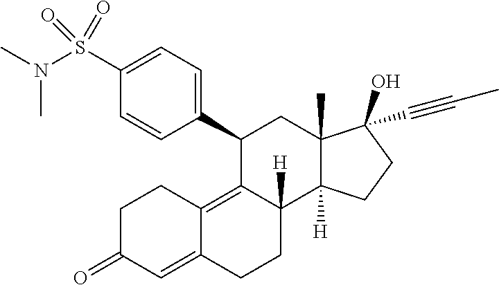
CN(C)S(C1=CC=C(C2C3=C4C(=CC(=O)CC4)CCC3([H])C3([H])C(C)(C2)C(O)(C#CC)CC3)C=C1)(=O)=O
